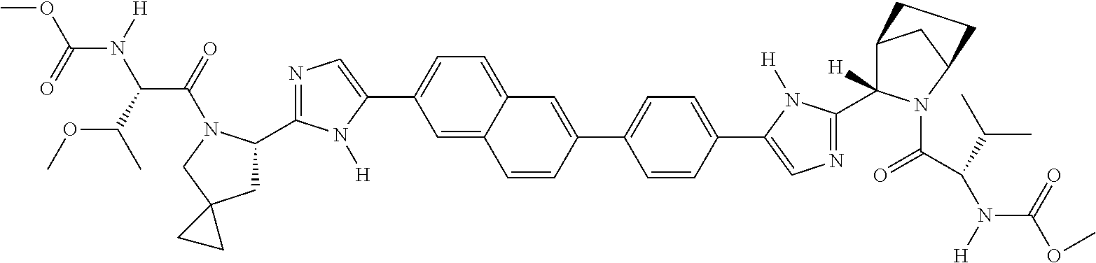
C1(C2CC3(CN2C(=O)C(C(C)OC)N([H])C(=O)OC)CC3)=NC=C(C2=CC=C3C(=C2)C=CC(C2=CC=C(C4=CN=C(C5([H])C6CC(N5C(C(N([H])C(=O)OC)C(C)C)=O)CC6)N4[H])C=C2)=C3)N1[H]
